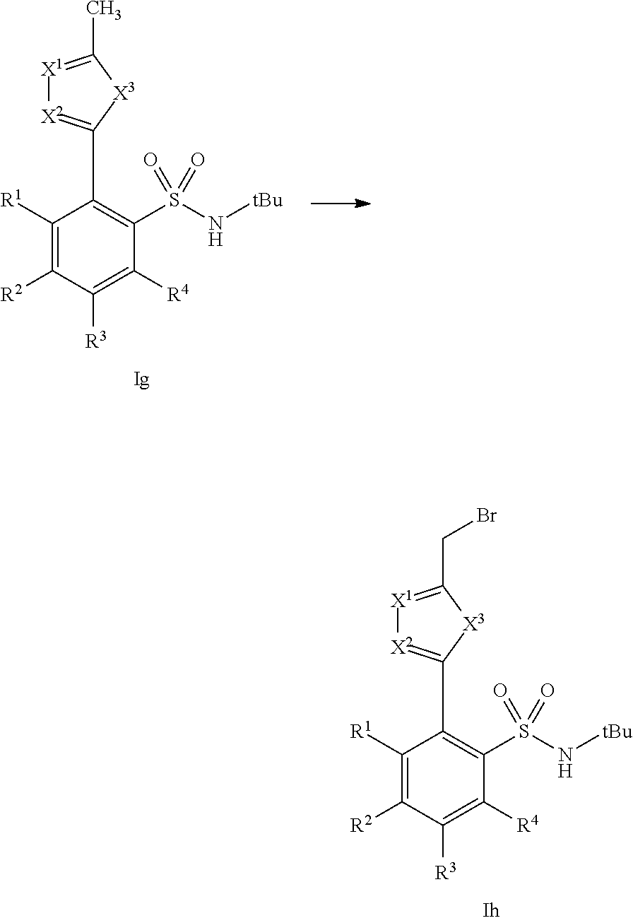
C1([R1])=C([R2])C([R3])=C([R4])C(S(N[tBu])(=O)=O)=C1C1=[X2][X1]=C(CBr)[X3]1.C1([R1])=C([R2])C([R3])=C([R4])C(S(N[tBu])(=O)=O)=C1C1=[X2][X1]=C(C)[X3]1
